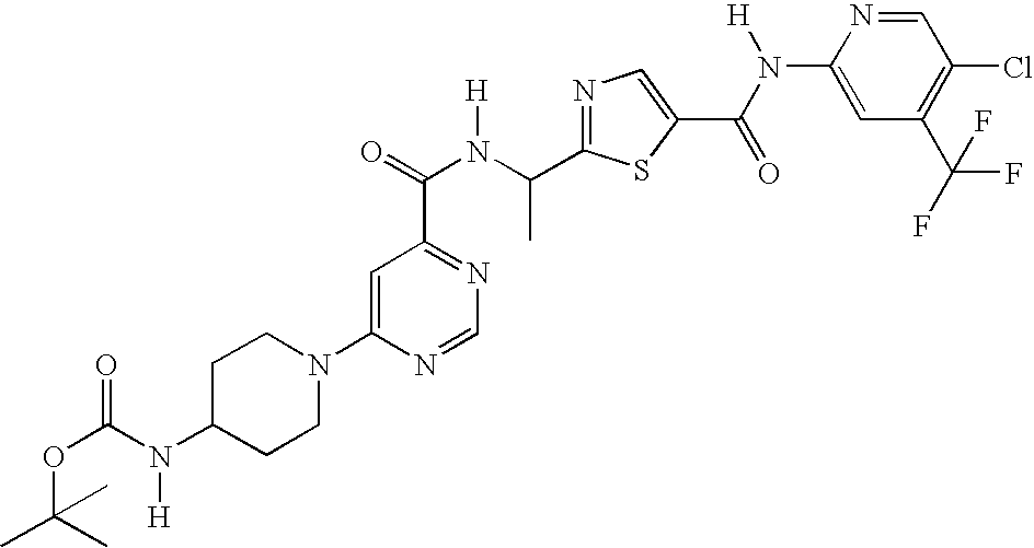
N1=C(C(N(C(=O)C2=NC=NC(N3CCC(N(C(OC(C)(C)C)=O)[H])CC3)=C2)[H])C)SC(C(N([H])C2=CC(C(F)(F)F)=C(Cl)C=N2)=O)=C1
